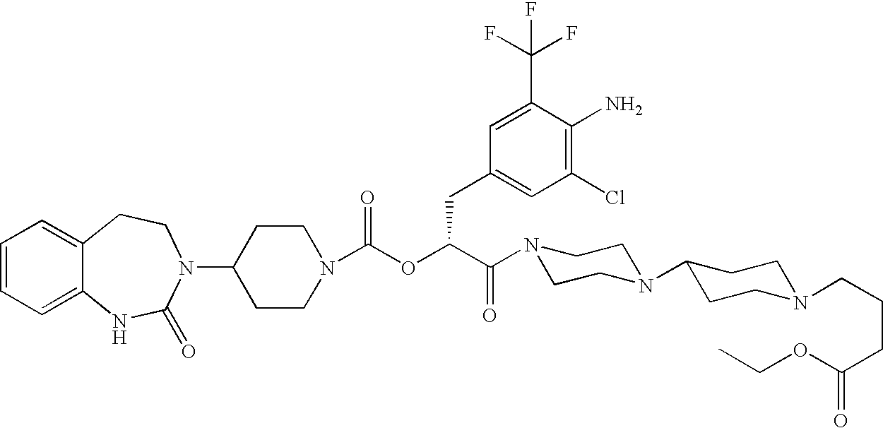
C1(N2C(=O)NC3=CC=CC=C3CC2)CCN(C(OC(C(N2CCN(C3CCN(CCCC(=O)OCC)CC3)CC2)=O)CC2=CC(Cl)=C(N)C(C(F)(F)F)=C2)=O)CC1
